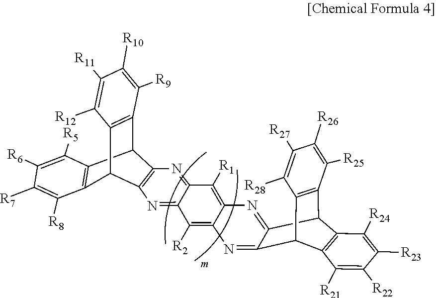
C12C3=C(C(C4=C1C([R25])=C([R26])C([R27])=C4[R28])C1=NC4=C([R2])C5=NC6=C(C7C8=C(C6C6=C7C([R9])=C([R10])C([R11])=C6[R12])C([R8])=C([R7])C([R6])=C8[R5])N=C5C([R1])=C4N=C21)C([R21])=C([R22])C([R23])=C3[R24]
